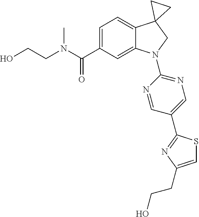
C(C1=CC=C2C(=C1)N(C1=NC=C(C3=NC(CCO)=CS3)C=N1)CC21CC1)(=O)N(C)CCO
